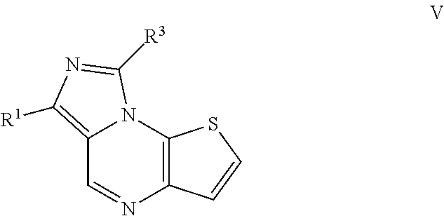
N12C(=C([R1])N=C1[R3])C=NC1=C2SC=C1
